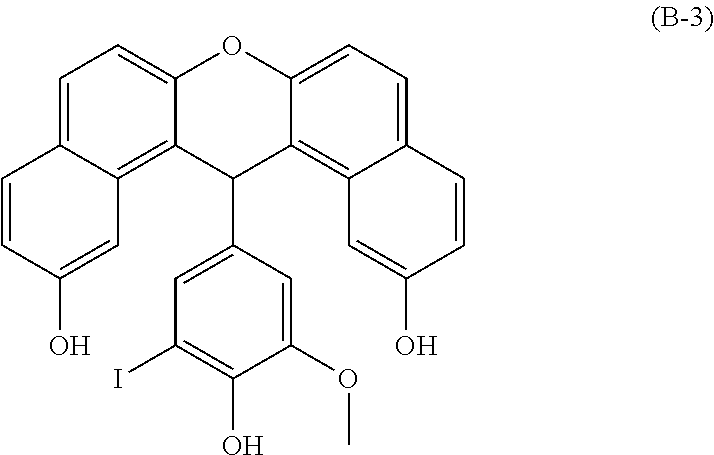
C1(C2=CC(I)=C(O)C(OC)=C2)C2=C3C=C(O)C=CC3=CC=C2OC2=CC=C3C=CC(O)=CC3=C12
